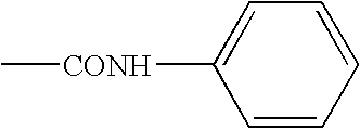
C[CONH]C1=CC=CC=C1
